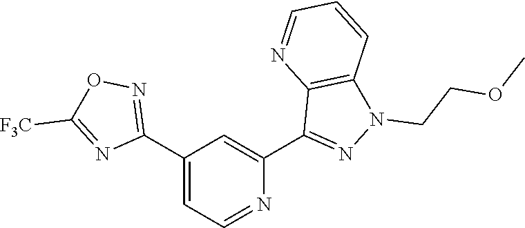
N1=CC=C(C2=NOC([F3C])=N2)C=C1C1=NN(CCOC)C2=C1N=CC=C2
